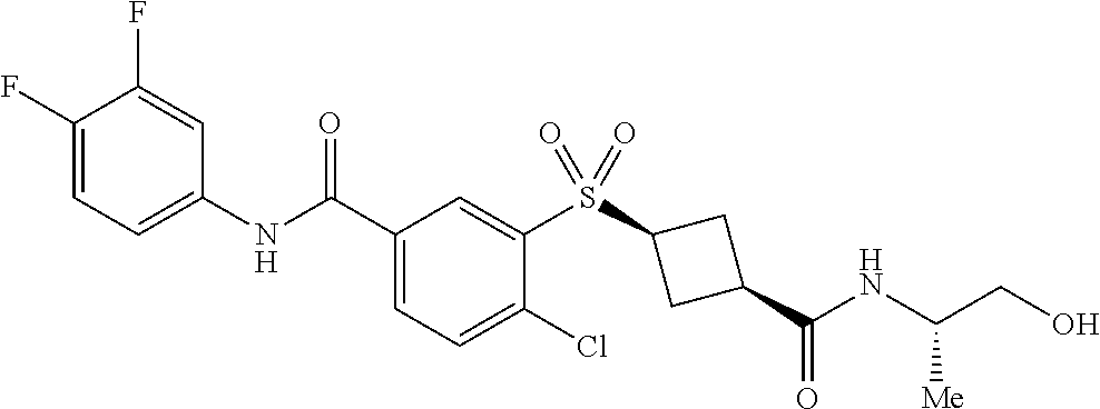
C1(F)=CC=C(NC(C2=CC=C(Cl)C(S(C3CC(C(NC(CO)[Me])=O)C3)(=O)=O)=C2)=O)C=C1F
